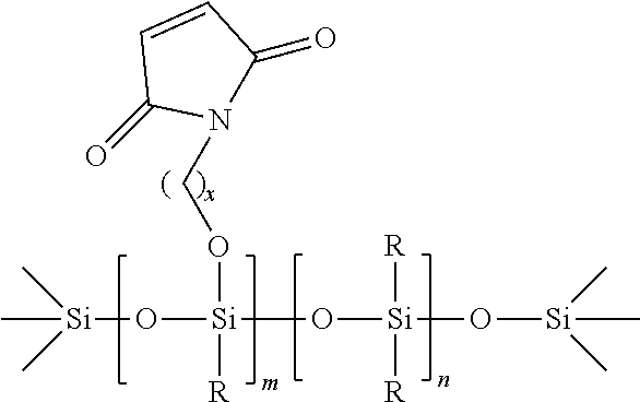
C[Si](O[Si](O[Si](O[Si](C)(C)C)([R])[R])(OCN1C(=O)C=CC1=O)[R])(C)C
